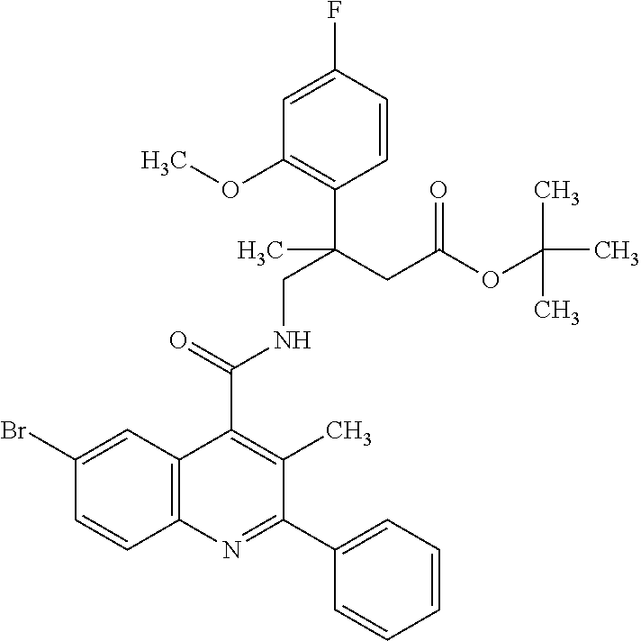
C1=C(F)C=CC(C(CC(OC(C)(C)C)=O)(CNC(C2=C(C)C(C3=CC=CC=C3)=NC3=C2C=C(Br)C=C3)=O)C)=C1OC
